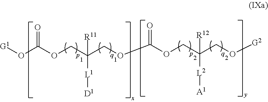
O(C(OCC(COC(OCC(CO[G2])([L2][A1])[R12])=O)([L1][D1])[R11])=O)[G1]
